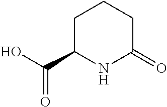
C1C(C(O)=O)NC(=O)CC1
